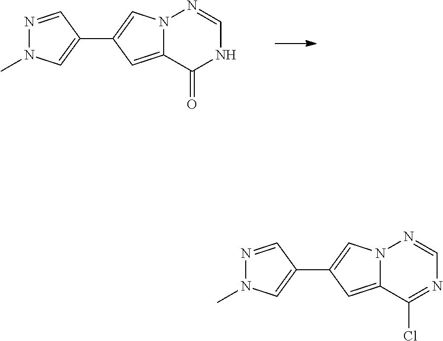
N12C(=CC(C3=CN(C)N=C3)=C1)C(=O)NC=N2.N12C(=CC(C3=CN(C)N=C3)=C1)C(Cl)=NC=N2
